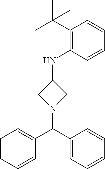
C1N(C(C2=CC=CC=C2)C2=CC=CC=C2)CC1NC1=C(C(C)(C)C)C=CC=C1
